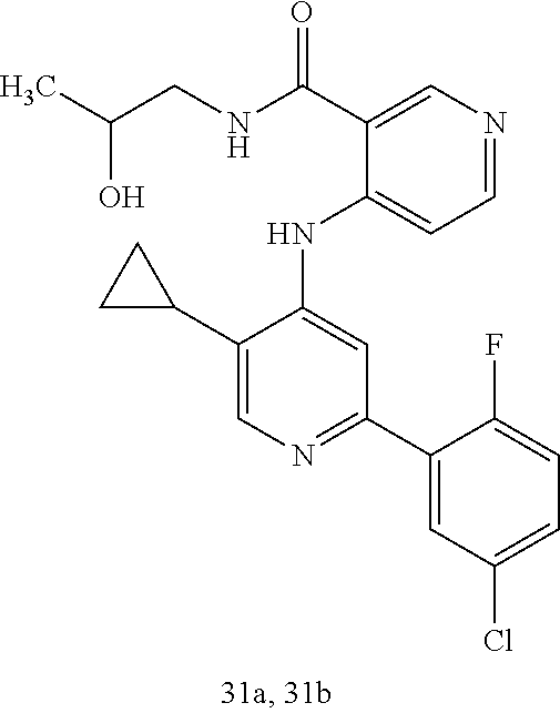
C1(NC2=CC(C3=CC(Cl)=CC=C3F)=NC=C2C2CC2)=CC=NC=C1C(NCC(C)O)=O
